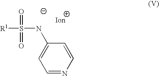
[R1]S(NC1=CC=NC=C1)(=O)=O
